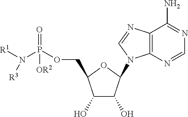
C1(O)C(O)C(N2C3=C(N=C2)C(N)=NC=N3)OC1COP(N([R1])[R3])(=O)[OR2]
